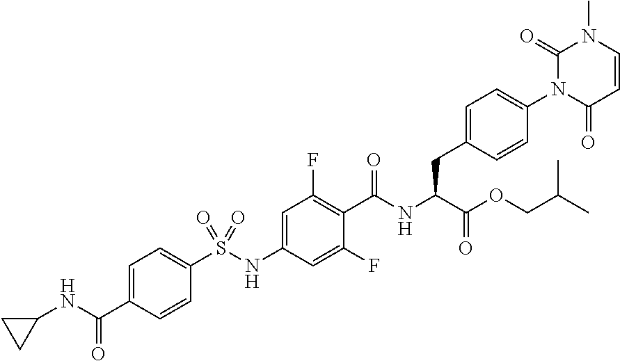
C1=CC(=O)N(C2=CC=C(CC(C(=O)OCC(C)C)NC(=O)C3=C(F)C=C(NS(C4=CC=C(C(NC5CC5)=O)C=C4)(=O)=O)C=C3F)C=C2)C(=O)N1C
